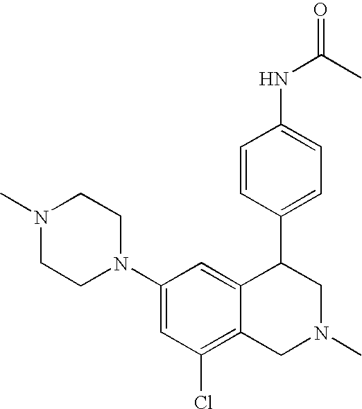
C1=CC(C2C3=CC(N4CCN(C)CC4)=CC(Cl)=C3CN(C)C2)=CC=C1NC(C)=O
